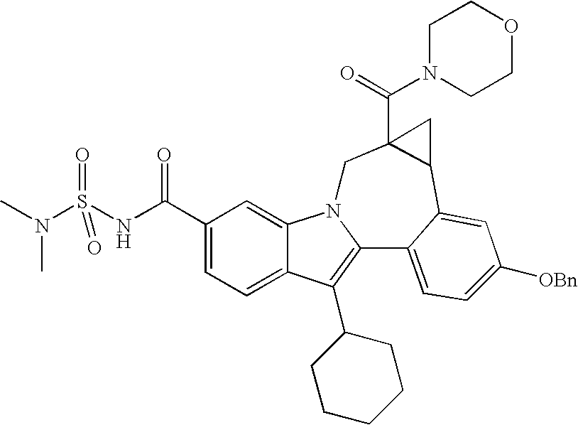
C1(C(NS(N(C)C)(=O)=O)=O)=CC=C2C(=C1)N1C(=C2C2CCCCC2)C2=CC=C([OBn])C=C2C2C(C(N3CCOCC3)=O)(C1)C2
